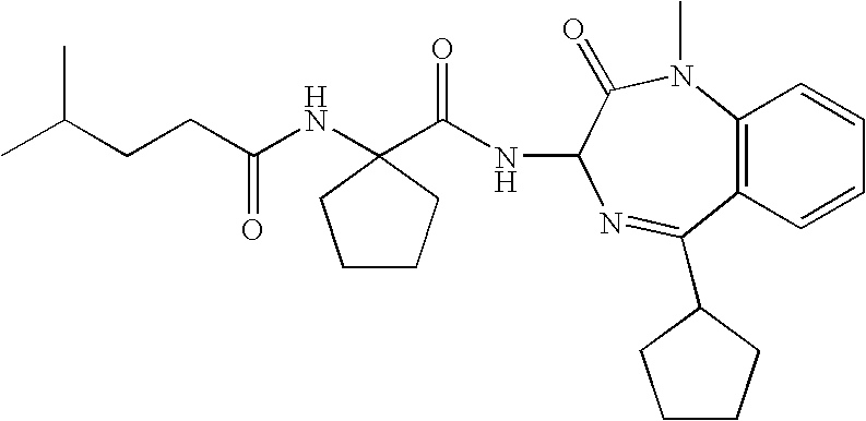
C12=C(C=CC=C1)C(C1CCCC1)=NC(NC(=O)C1(NC(CCC(C)C)=O)CCCC1)C(=O)N2C
